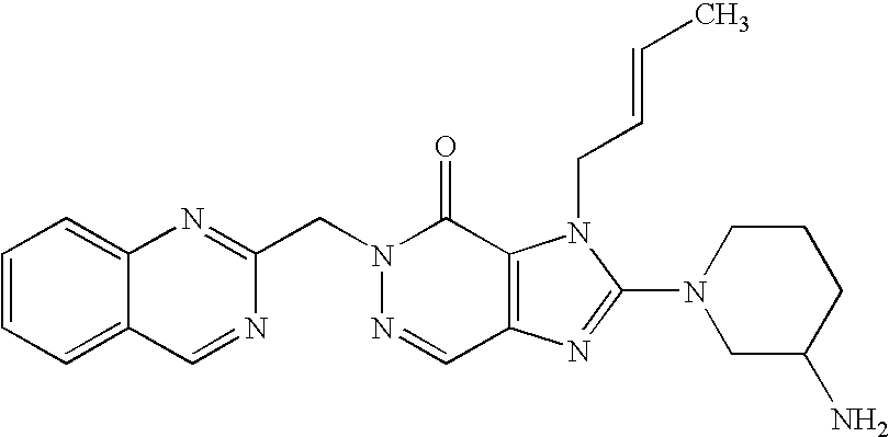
C1=NC(CN2N=CC3=C(C2=O)N(CC=CC)C(N2CC(N)CCC2)=N3)=NC2=CC=CC=C12
